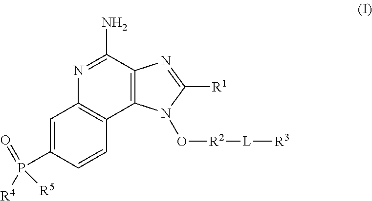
C1=C(P([R4])(=O)[R5])C=CC2=C1N=C(N)C1=C2N(O[R2][L][R3])C([R1])=N1
